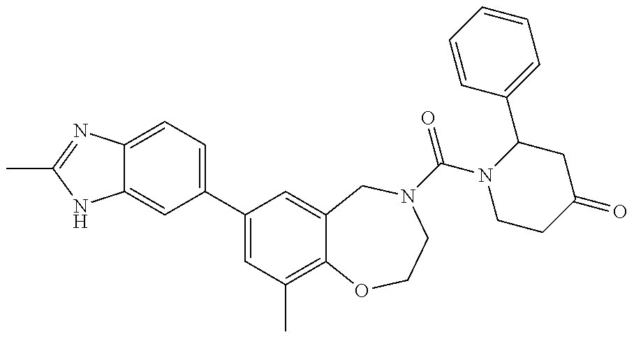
C12=CC(C3=CC(C)=C4C(=C3)CN(C(N3CCC(=O)CC3C3=CC=CC=C3)=O)CCO4)=CC=C1N=C(C)N2
